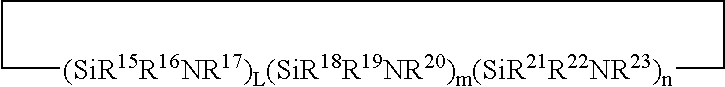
C1[(SiR15R16NR17)L(SiR18R19NR20)m(SiR21R22NR23)n]CCC1
